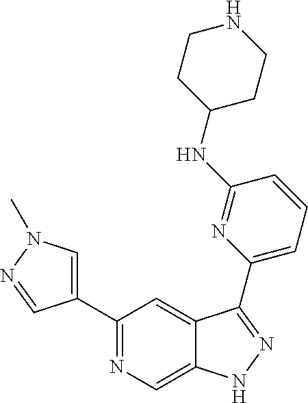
C1(C2=CN(C)N=C2)=NC=C2C(=C1)C(C1=CC=CC(NC3CCNCC3)=N1)=NN2
